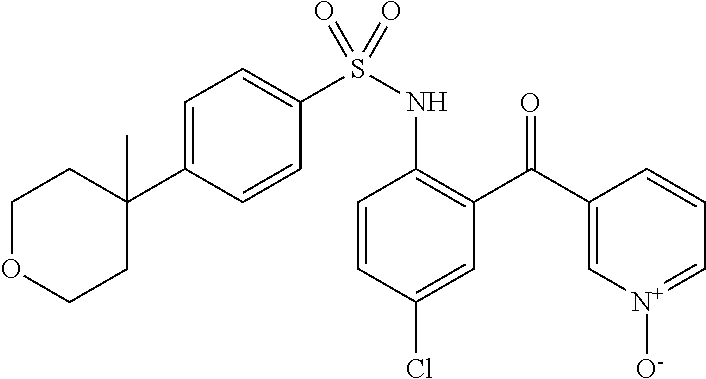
C1=C(C2(C)CCOCC2)C=CC(S(NC2=C(C(C3=C[N+]([O-])=CC=C3)=O)C=C(Cl)C=C2)(=O)=O)=C1
